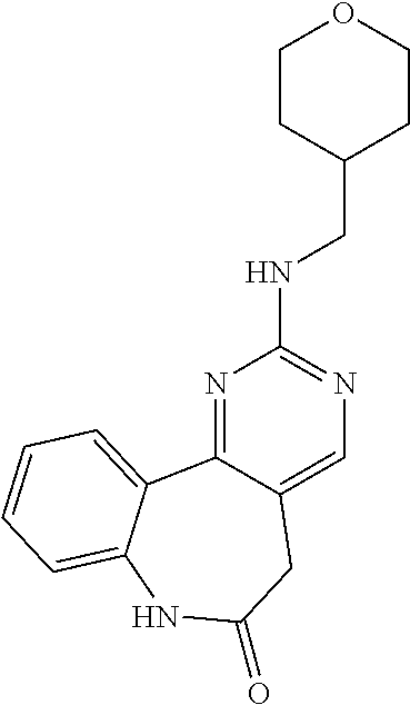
N1=C2C(=CN=C1NCC1CCOCC1)CC(=O)NC1=CC=CC=C21
